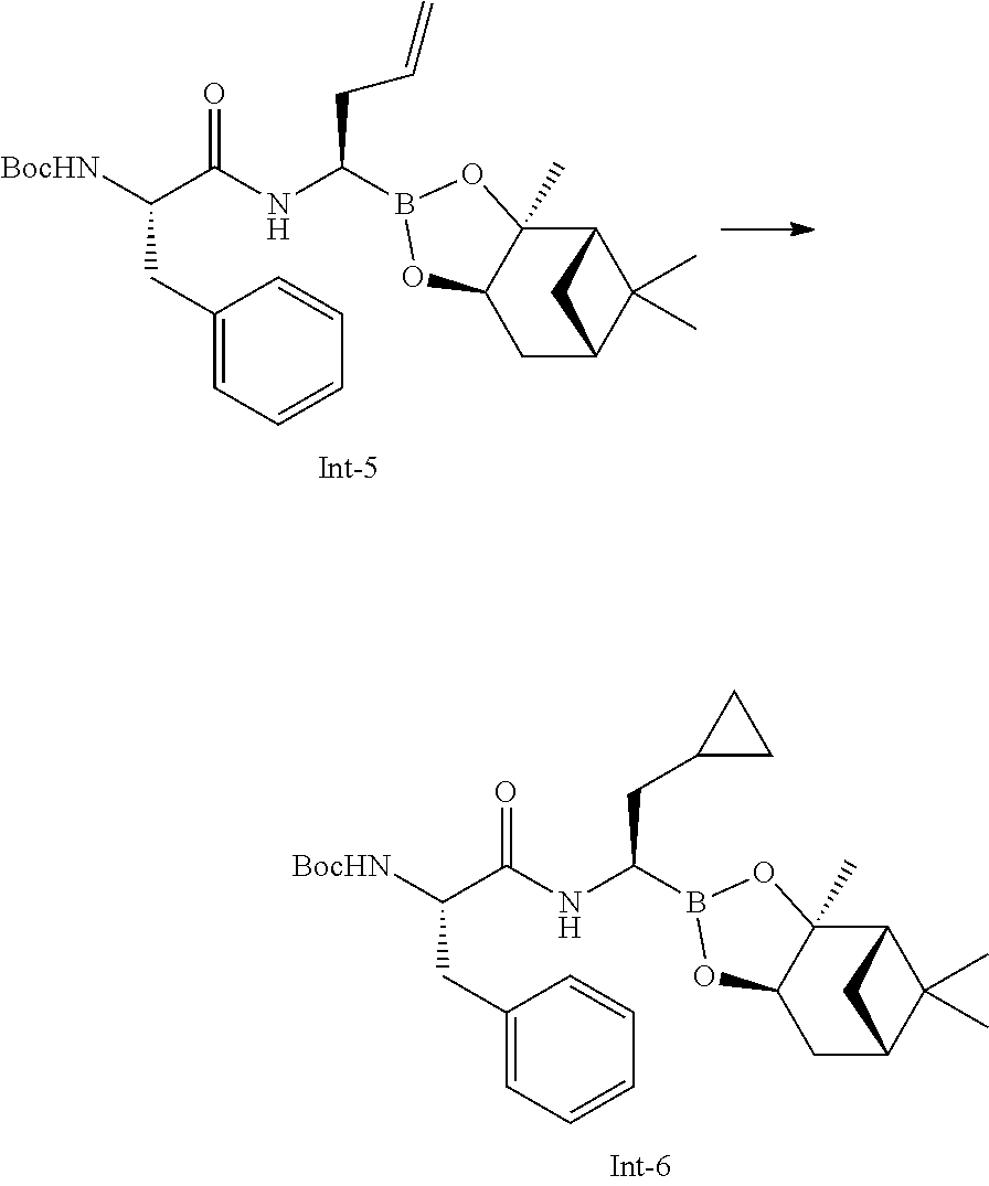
C(NC(C([BocHN])CC1=CC=CC=C1)=O)(B1OC2(C)C3C(C)(C)C(CC2O1)C3)CC=C.C(NC(C([BocHN])CC1=CC=CC=C1)=O)(B1OC2(C)C3C(C)(C)C(CC2O1)C3)CC1CC1
